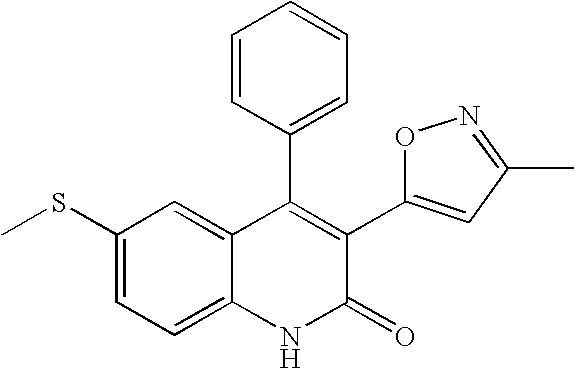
C1(SC)=CC=C2C(=C1)C(C1=CC=CC=C1)=C(C1=CC(C)=NO1)C(=O)N2
